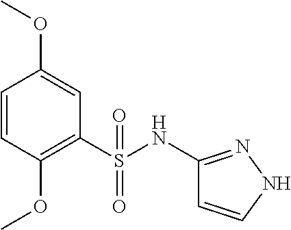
C1(NS(C2=C(OC)C=CC(OC)=C2)(=O)=O)=NNC=C1
